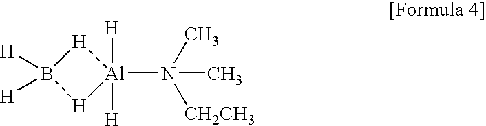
[H]1B([H])([H])[H][Al]1([H])([H])N(C)(C)[CH2CH3]
